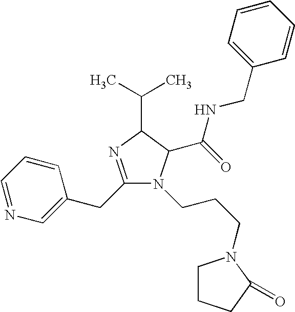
C1=NC=C(CC2=NC(C(C)C)C(C(NCC3=CC=CC=C3)=O)N2CCCN2CCCC2=O)C=C1
